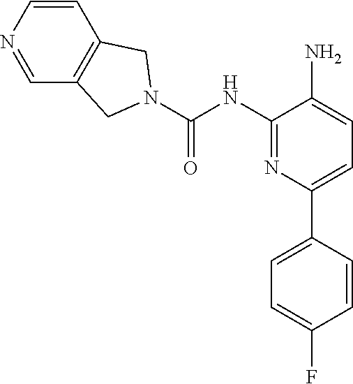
C1=CN=CC2=C1CN(C(=O)NC1=NC(C3=CC=C(F)C=C3)=CC=C1N)C2
